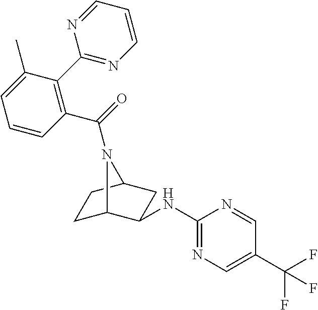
C1(NC2C3CCC(C2)N3C(=O)C2=C(C3=NC=CC=N3)C(C)=CC=C2)=NC=C(C(F)(F)F)C=N1
